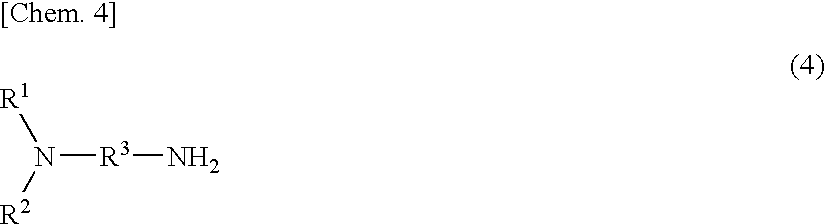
N([R3]N)([R2])[R1]
